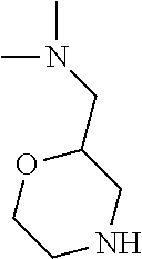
CN(C)CC1OCCNC1
